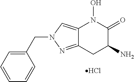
Cl.C1=CC=C(CN2N=C3C(=C2)N(O)C(=O)C(N)C3)C=C1
